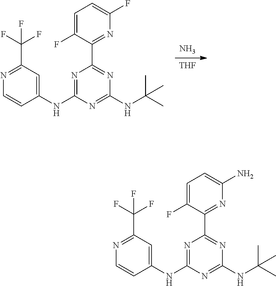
N.[THF].N1=C(NC2=CC(C(F)(F)F)=NC=C2)N=C(NC(C)(C)C)N=C1C1=NC(F)=CC=C1F.N1=C(NC2=CC(C(F)(F)F)=NC=C2)N=C(NC(C)(C)C)N=C1C1=NC(N)=CC=C1F
